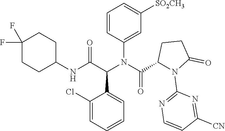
C1=CC(N(C(=O)C2CCC(=O)N2C2=NC=CC([CN])=N2)C(C(NC2CCC(F)(F)CC2)=O)C2=CC=CC=C2Cl)=CC([SO2CH3])=C1
